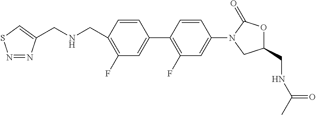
C1(F)=C(CNCC2=CSN=N2)C=CC(C2=C(F)C=C(N3CC(CNC(=O)C)OC3=O)C=C2)=C1
